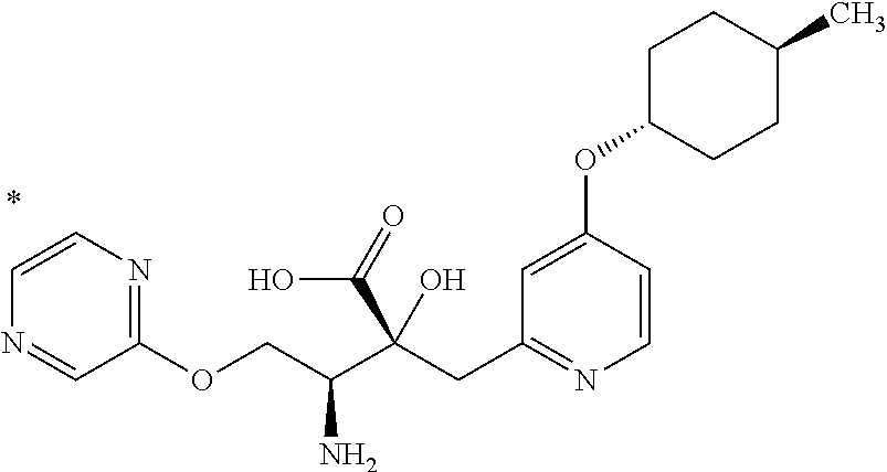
C1=CC(OC2CCC(C)CC2)=CC(CC(C(COC2=NC=CN=C2)N)(C(=O)O)O)=N1
